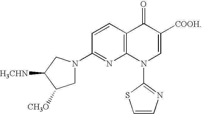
C1=CC(N2CC([CH3O])C([H3CHN])C2)=NC2=C1C(=O)C([COOH])=CN2C1=NC=CS1
